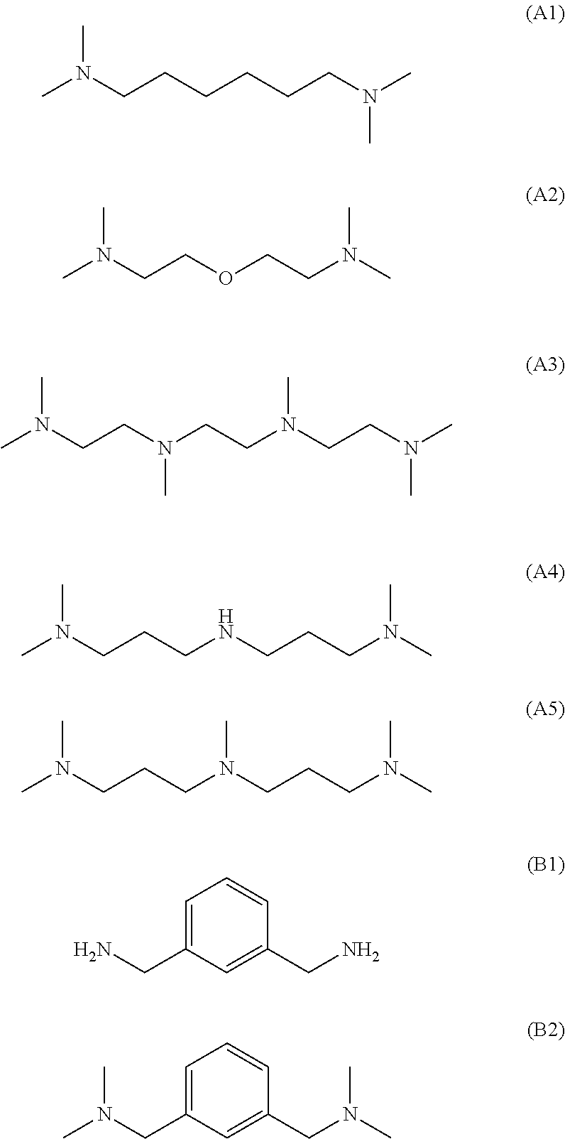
CN(CCCCCCN(C)C)C.CN(CCOCCN(C)C)C.CN(CCN(CCN(CCN(C)C)C)C)C.CN(CCCNCCCN(C)C)C.CN(CCCN(CCCN(C)C)C)C.C1=C(CN)C=C(CN)C=C1.C1=C(CN(C)C)C=C(CN(C)C)C=C1
